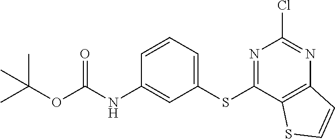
C(OC(NC1=CC(SC2=NC(Cl)=NC3=C2SC=C3)=CC=C1)=O)(C)(C)C
